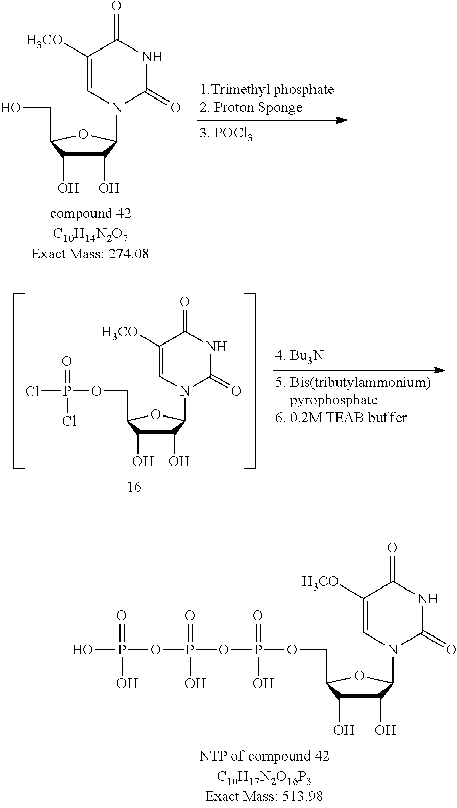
N1(C2C(O)C(O)C(COP(OP(OP(O)(=O)O)(=O)O)(=O)O)O2)C(=O)NC(=O)C([H3CO])=C1.N1(C2C(O)C(O)C(CO)O2)C(=O)NC(=O)C([H3CO])=C1.N1(C2C(O)C(O)C(COP(Cl)(=O)Cl)O2)C(=O)NC(=O)C([H3CO])=C1
